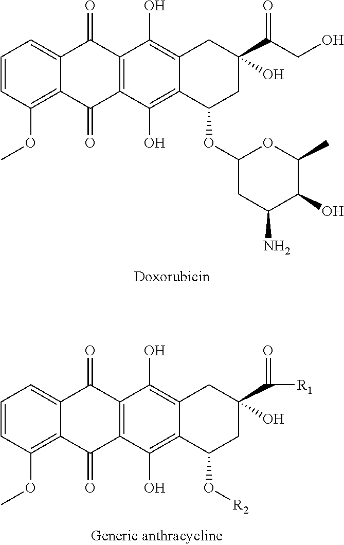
C1=CC(OC)=C2C(=C1)C(=O)C1=C(C2=O)C(O)=C2C(=C1O)CC(C(CO)=O)(O)CC2OC1CC(N)C(O)C(C)O1.C1=CC(OC)=C2C(=C1)C(=O)C1=C(C2=O)C(O)=C2C(=C1O)CC(C([R1])=O)(O)CC2O[R2]
